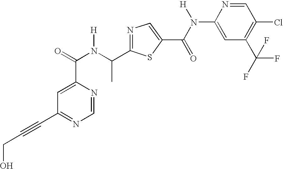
C1=C(C(N(C(C2=NC=C(C(N(C3=CC(C(F)(F)F)=C(Cl)C=N3)[H])=O)S2)C)[H])=O)N=CN=C1C#CCO
